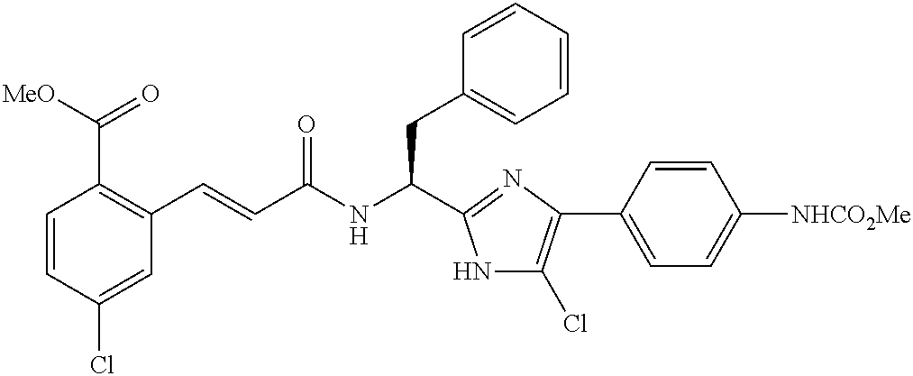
C1=CC(Cl)=CC(C=CC(NC(CC2=CC=CC=C2)C2=NC(C3=CC=C([NHCO2Me])C=C3)=C(Cl)N2)=O)=C1C([MeO])=O
